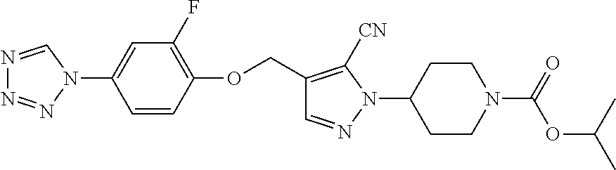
C1=CC(OCC2=C([CN])N(C3CCN(C(=O)OC(C)C)CC3)N=C2)=C(F)C=C1N1C=NN=N1
